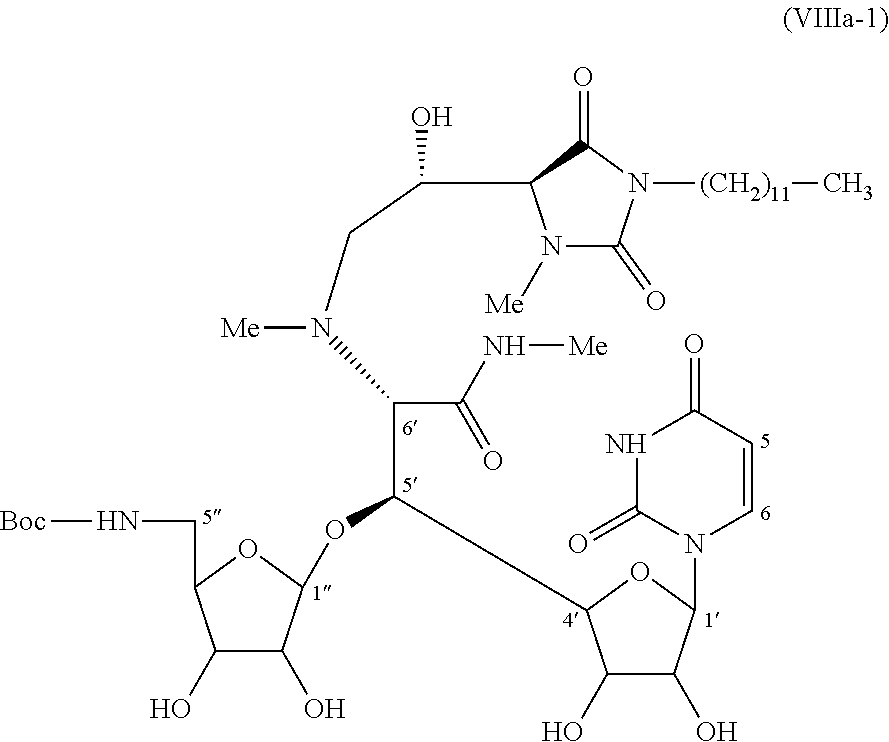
C(OC1C(O)C(O)C(CN[Boc])O1)(C1C(O)C(O)C(N2C=CC(=O)NC2=O)O1)C(C(=O)N[Me])N(CC(O)C1N([Me])C(=O)N([(CH2)11]C)C1=O)[Me]
